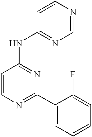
C1=CC(NC2=NC=NC=C2)=NC(C2=CC=CC=C2F)=N1
